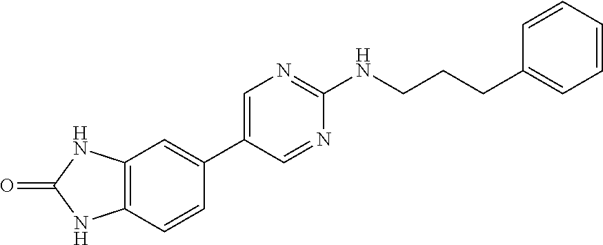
C1=C(C2=CC3=C(C=C2)NC(=O)N3)C=NC(NCCCC2=CC=CC=C2)=N1
